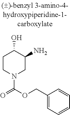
C1CN(C(OCC2=CC=CC=C2)=O)CC(N)C1O
